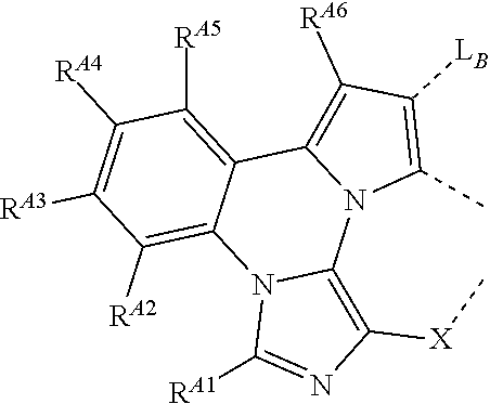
C1([RA4])=C([RA3])C([RA2])=C2C(=C1[RA5])C1=C([RA6])C([LB])=C(C)N1C1=C([X]C)N=C([RA1])N21
